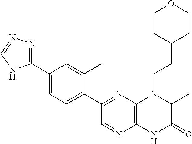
C1(C2=NC3=C(N=C2)NC(=O)C(C)N3CCC2CCOCC2)=CC=C(C2=NN=CN2)C=C1C
